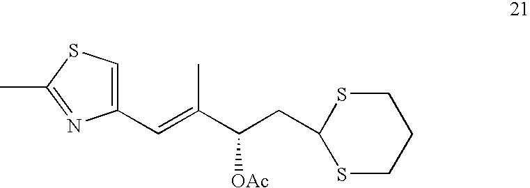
S1CCCSC1CC(C(=CC1=CSC(C)=N1)C)[OAc]
